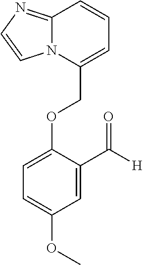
C12=NC=CN1C(COC1=CC=C(OC)C=C1C([H])=O)=CC=C2
